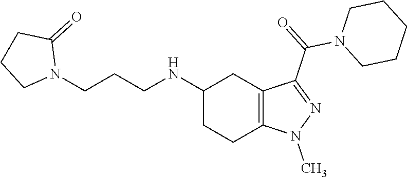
C1(NCCCN2C(=O)CCC2)CCC2=C(C1)C(C(N1CCCCC1)=O)=NN2C
